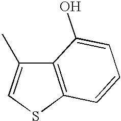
C12=C(SC=C1C)C=CC=C2O
